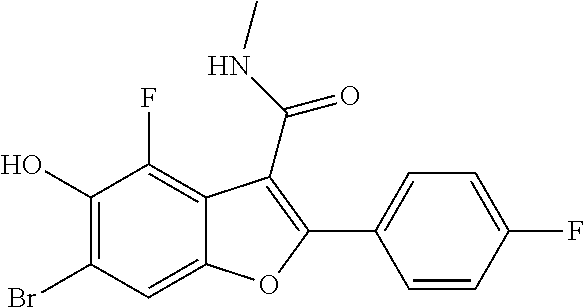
C1(O)=C(Br)C=C2C(=C1F)C(C(=O)NC)=C(C1=CC=C(F)C=C1)O2
